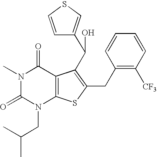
C1(CC2=C(C(O)C3=CSC=C3)C3=C(N(CC(C)C)C(=O)N(C)C3=O)S2)=C([CF3])C=CC=C1
